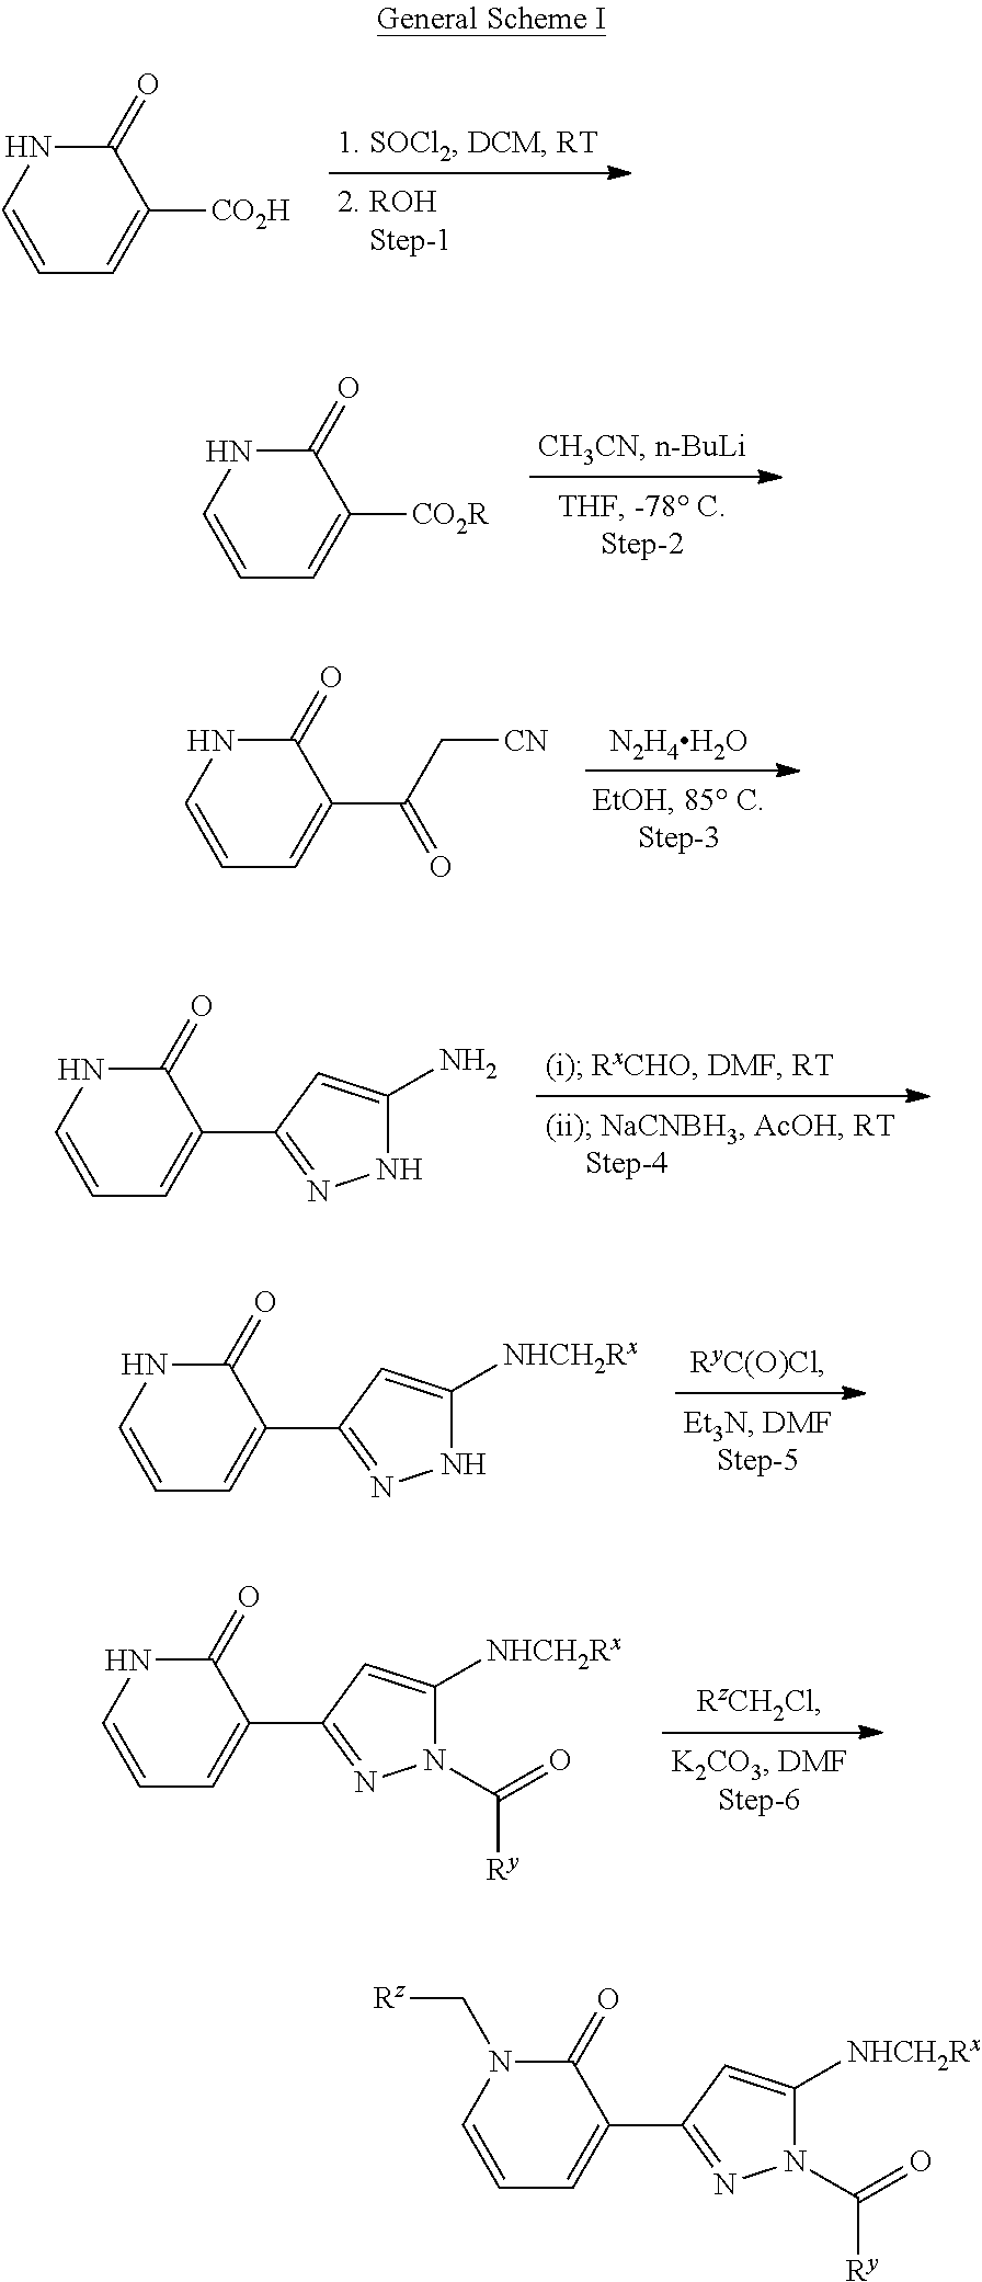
C1=CNC(=O)C([CO2H])=C1.C1=CNC(=O)C([CO2R])=C1.[N2H4H2O].C1=CNC(=O)C(C(C[CN])=O)=C1.C1=CNC(=O)C(C2=NNC(N)=C2)=C1.C1=CNC(=O)C(C2=NNC([NHCH2Rx])=C2)=C1.C1=CNC(=O)C(C2=NN(C([Ry])=O)C([NHCH2Rx])=C2)=C1.C1=CN(C[Rz])C(=O)C(C2=NN(C([Ry])=O)C([NHCH2Rx])=C2)=C1
